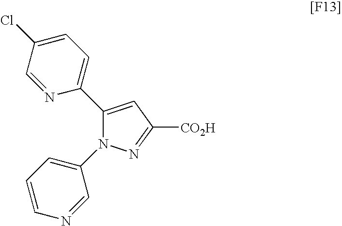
C1(C2=CC=C(Cl)C=N2)=CC([CO2H])=NN1C1=CC=CN=C1
